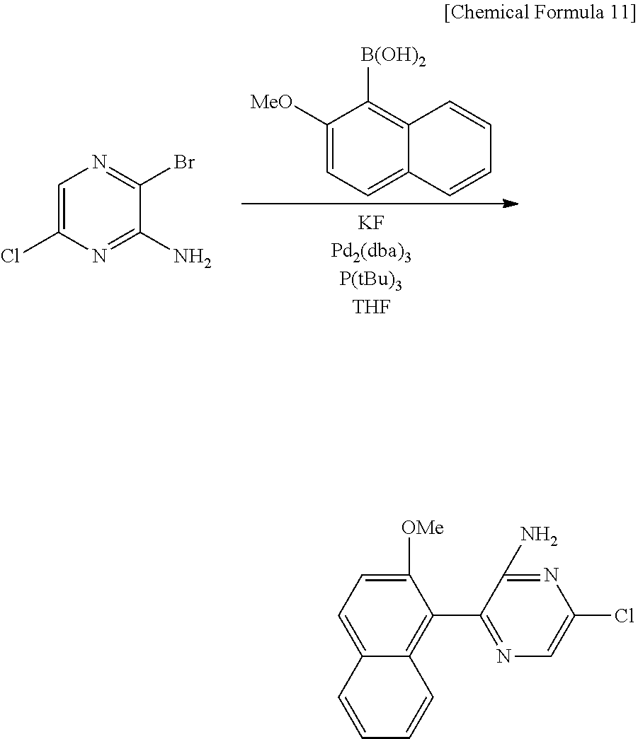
C1=C(Cl)N=C(N)C(Br)=N1.C1([MeO])=CC=C2C(=C1[B(OH)2])C=CC=C2.C1([OMe])=CC=C2C(=C1C1=NC=C(Cl)N=C1N)C=CC=C2
